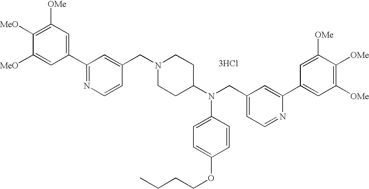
C1([OMe])=C([MeO])C([MeO])=CC(C2=NC=CC(CN3CCC(N(CC4=CC=NC(C5=CC([OMe])=C([OMe])C([OMe])=C5)=C4)C4=CC=C(OCCCC)C=C4)CC3)=C2)=C1.[3HCl]
